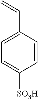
C1=C(C=C)C=CC([SO3H])=C1
